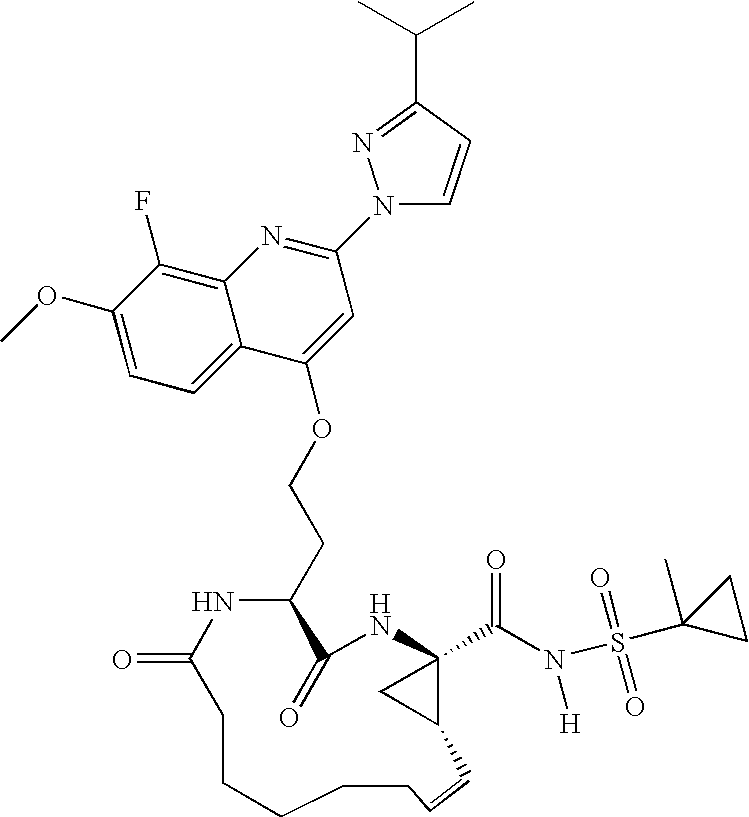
C1(OC)=CC=C2C(=C1F)N=C(N1C=CC(C(C)C)=N1)C=C2OCCC1C(=O)NC2(C(N(S(C3(C)CC3)(=O)=O)[H])=O)C(C2)C=CCCCCCC(=O)N1
